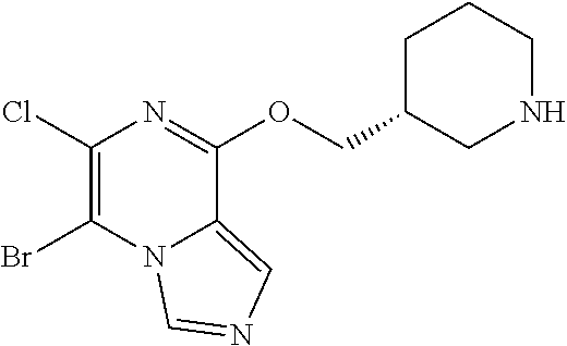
C1(Cl)=C(Br)N2C(=CN=C2)C(OCC2CNCCC2)=N1
